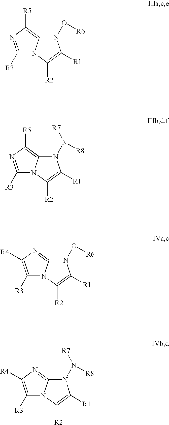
C1([R3])=NC([R5])=C2N1C([R2])=C([R1])N2O[R6].C1([R3])=NC([R5])=C2N1C([R2])=C([R1])N2N([R8])[R7].C1([R3])=C([R4])N=C2N1C([R2])=C([R1])N2O[R6].C1([R3])=C([R4])N=C2N1C([R2])=C([R1])N2N([R8])[R7]
